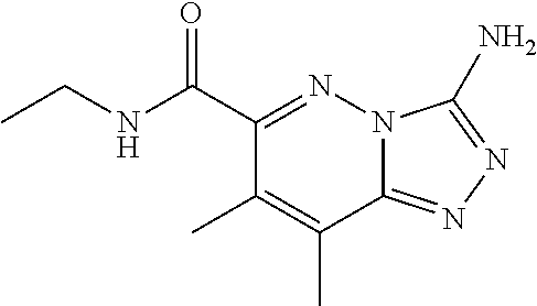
C1(C(=O)NCC)=NN2C(=NN=C2N)C(C)=C1C
